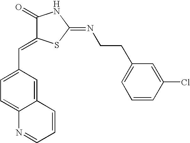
C12=CC(C=C3C(=O)NC(=NCCC4=CC=CC(Cl)=C4)S3)=CC=C1N=CC=C2
